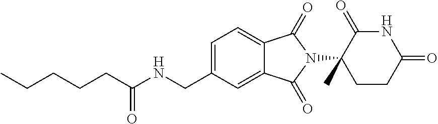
C(CCCC)C(NCC1=CC=C2C(=C1)C(=O)N(C1(C)CCC(=O)NC1=O)C2=O)=O
